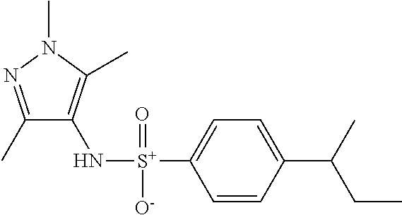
C1(C)=NN(C)C(C)=C1N[S+](C1=CC=C(C(C)CC)C=C1)(=O)[O-]
